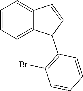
C1=CC=C2C(=C1)C=C(C)C2C1=C(Br)C=CC=C1
